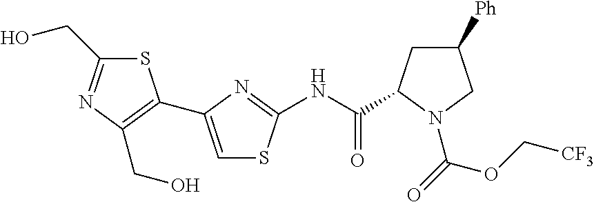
S1C(CO)=NC(CO)=C1C1=CSC(NC(=O)C2CC([Ph])CN2C(OC[CF3])=O)=N1
